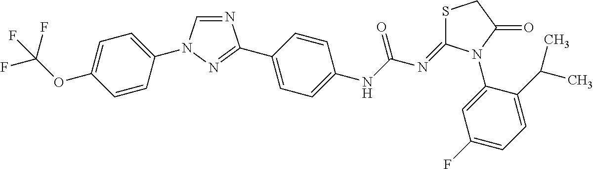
C1=C(OC(F)(F)F)C=CC(N2C=NC(C3=CC=C(NC(N=C4SCC(=O)N4C4=CC(F)=CC=C4C(C)C)=O)C=C3)=N2)=C1
